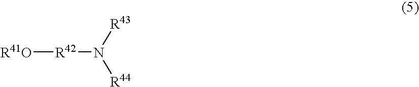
[R41O][R42]N([R44])[R43]
